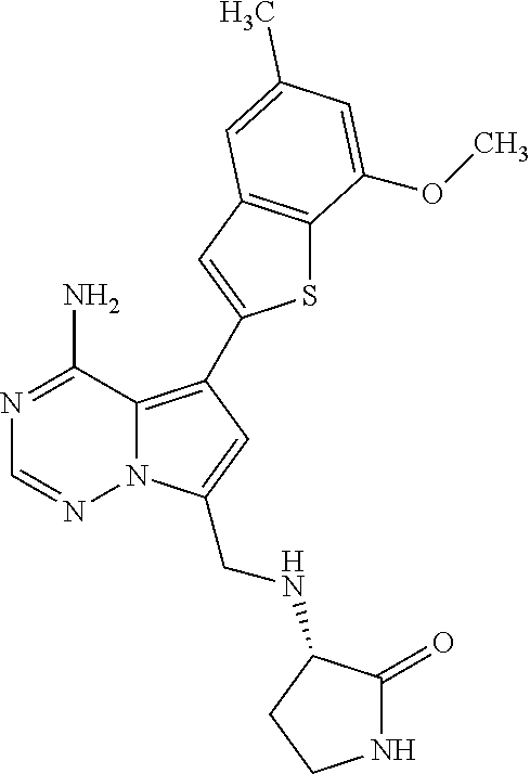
S1C2=C(C=C1C1=C3N(N=CN=C3N)C(CNC3C(=O)NCC3)=C1)C=C(C)C=C2OC
